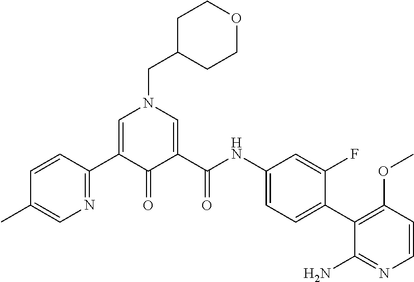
C1=C(C2=NC=C(C)C=C2)C(=O)C(C(NC2=CC=C(C3=C(OC)C=CN=C3N)C(F)=C2)=O)=CN1CC1CCOCC1
